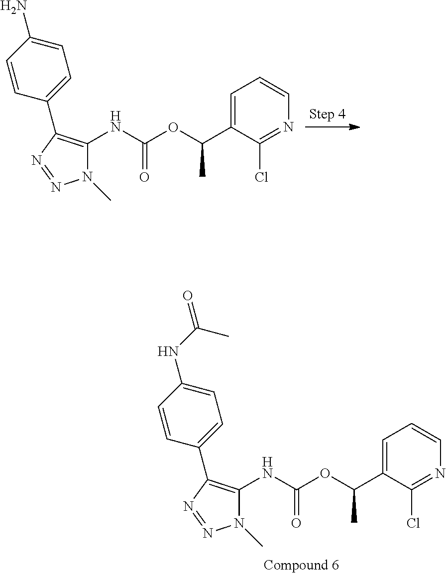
N1=C(Cl)C(C(OC(NC2=C(C3=CC=C(N)C=C3)N=NN2C)=O)C)=CC=C1.N1=C(Cl)C(C(OC(NC2=C(C3=CC=C(NC(=O)C)C=C3)N=NN2C)=O)C)=CC=C1
